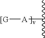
[[G][A]C(C)C
